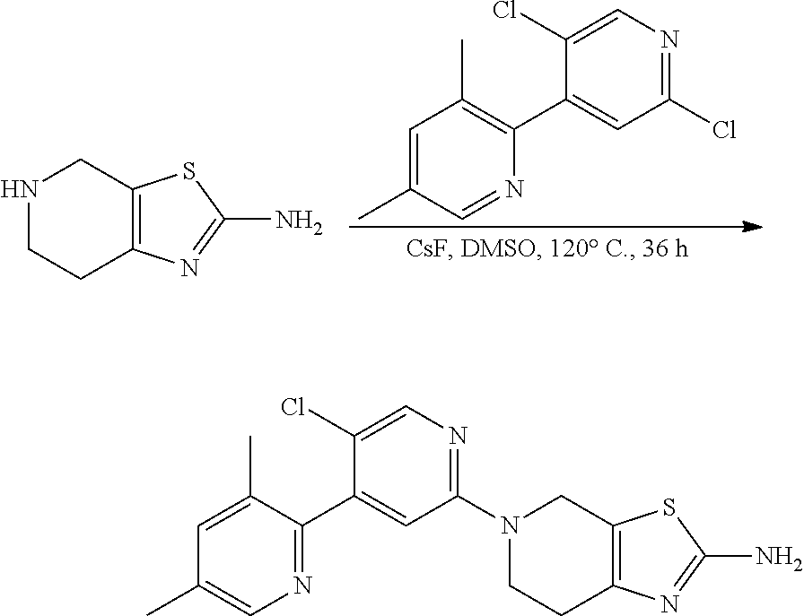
C1=C(C)C=NC(C2=CC(Cl)=NC=C2Cl)=C1C.N1CCC2=C(C1)SC(N)=N2.C1=C(C)C(C2=CC(N3CCC4=C(C3)SC(N)=N4)=NC=C2Cl)=NC=C1C
